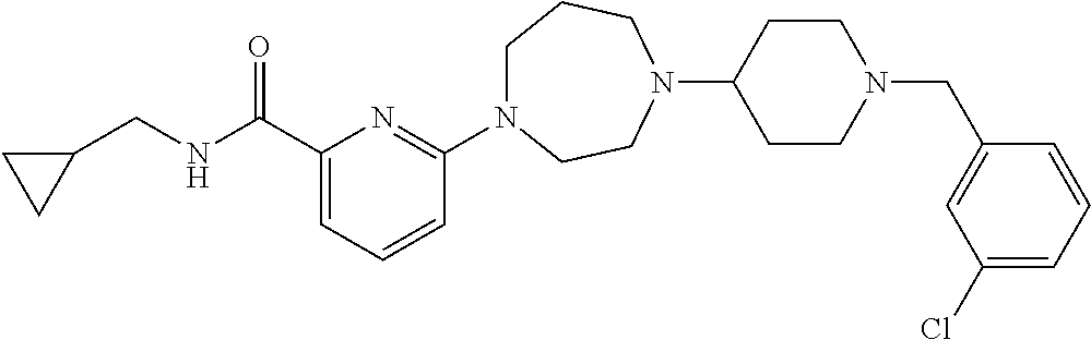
C1(C(NCC2CC2)=O)=CC=CC(N2CCCN(C3CCN(CC4=CC(Cl)=CC=C4)CC3)CC2)=N1
